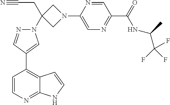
C1=CN=C2C(=C1C1=CN(C3(CC#N)CN(C4=CN=C(C(=O)NC(C(F)(F)F)C)C=N4)C3)N=C1)C=CN2
